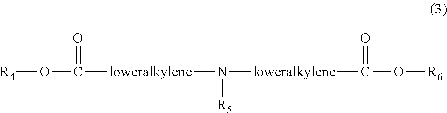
O([R4])C(=O)[loweralkylene]N([loweralkylene]C(=O)O[R6])[R5]
